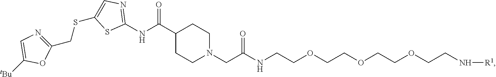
C1(NC(C2CCN(CC(NCCOCCOCCOCCN[R1])=O)CC2)=O)=NC=C(SCC2=NC=C([tBu])O2)S1
